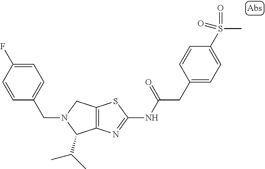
C12=C(N=C(NC(CC3=CC=C(S(C)(=O)=O)C=C3)=O)S1)C(C(C)C)N(CC1=CC=C(F)C=C1)C2
